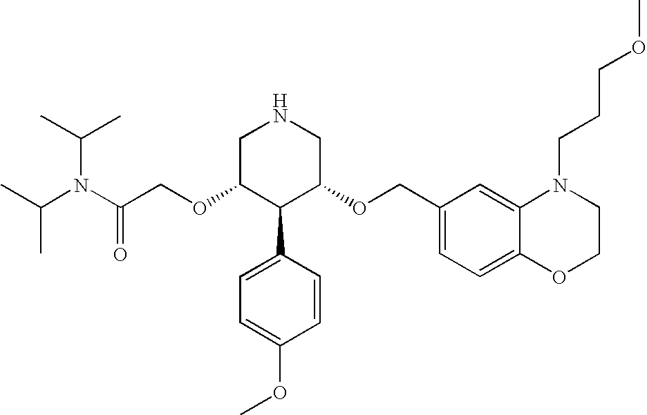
O(C1C(C2=CC=C(OC)C=C2)C(OCC2=CC=C3C(=C2)N(CCCOC)CCO3)CNC1)CC(N(C(C)C)C(C)C)=O
